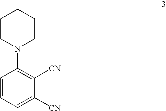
C1=CC=C([CN])C([CN])=C1N1CCCCC1
